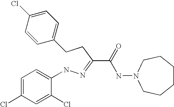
C1(CCC(=NNC2=CC=C(Cl)C=C2Cl)C(=O)NN2CCCCCC2)=CC=C(Cl)C=C1
